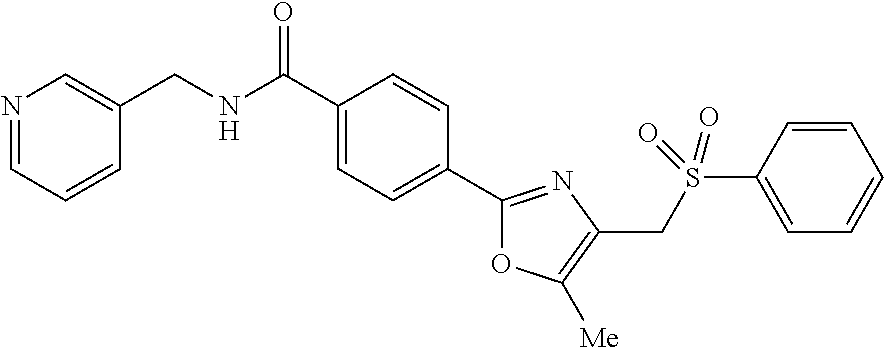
C1(C(NCC2=CN=CC=C2)=O)=CC=C(C2=NC(CS(C3=CC=CC=C3)(=O)=O)=C([Me])O2)C=C1
